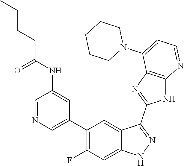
C1=NC=C(C2=C(F)C=C3C(=C2)C(C2=NC4=C(N2)N=CC=C4N2CCCCC2)=NN3)C=C1NC(CCCC)=O
